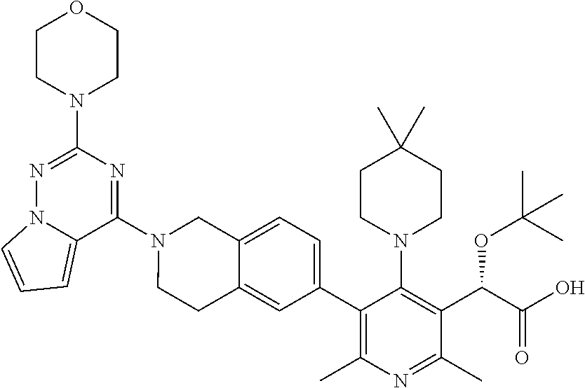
N12C(=CC=C1)C(N1CCC3=CC(C4=C(C)N=C(C)C(C(C(=O)O)OC(C)(C)C)=C4N4CCC(C)(C)CC4)=CC=C3C1)=NC(N1CCOCC1)=N2
